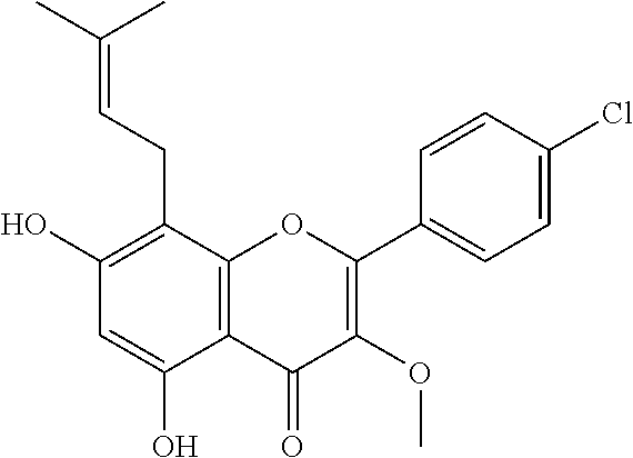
C1(O)=C(CC=C(C)C)C2=C(C(O)=C1)C(=O)C(OC)=C(C1=CC=C(Cl)C=C1)O2
